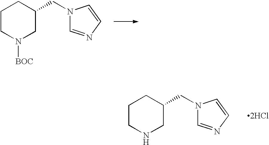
C1CN([BOC])CC(CN2C=NC=C2)C1.C1CNCC(CN2C=NC=C2)C1.[2HCl]
